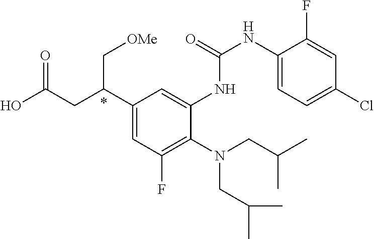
C1(C(CC(O)=O)C[OMe])=CC(F)=C(N(CC(C)C)CC(C)C)C(NC(NC2=CC=C(Cl)C=C2F)=O)=C1
